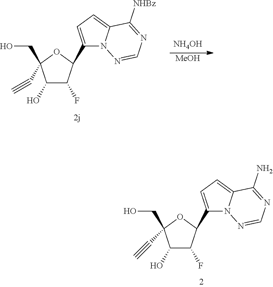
[NH4OH].[MeOH].C1(O)C(F)C(C2=CC=C3N2N=CN=C3[NHBz])OC1(CO)C#C.C1(O)C(F)C(C2=CC=C3N2N=CN=C3N)OC1(CO)C#C
